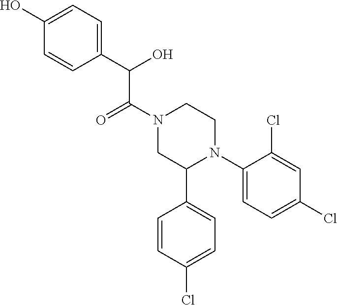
C(C(N1CC(C2=CC=C(Cl)C=C2)N(C2=CC=C(Cl)C=C2Cl)CC1)=O)(C1=CC=C(O)C=C1)O
